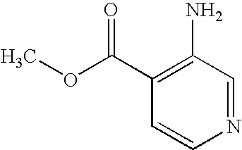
C1(C(OC)=O)=C(N)C=NC=C1
